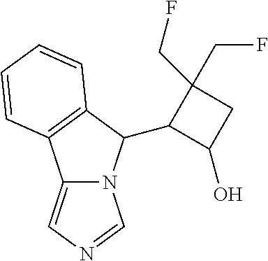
C12=CN=CN1C(C1C(O)CC1(CF)CF)C1=C2C=CC=C1
